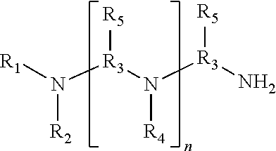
[R1]N([R3](N([R3](N)[R5])[R4])[R5])[R2]
